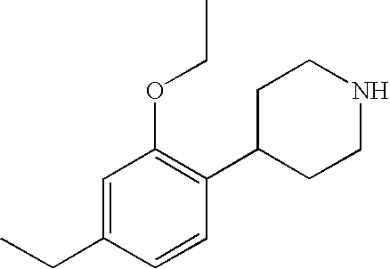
CCC1=CC(OCC)=C(C2CCNCC2)C=C1
